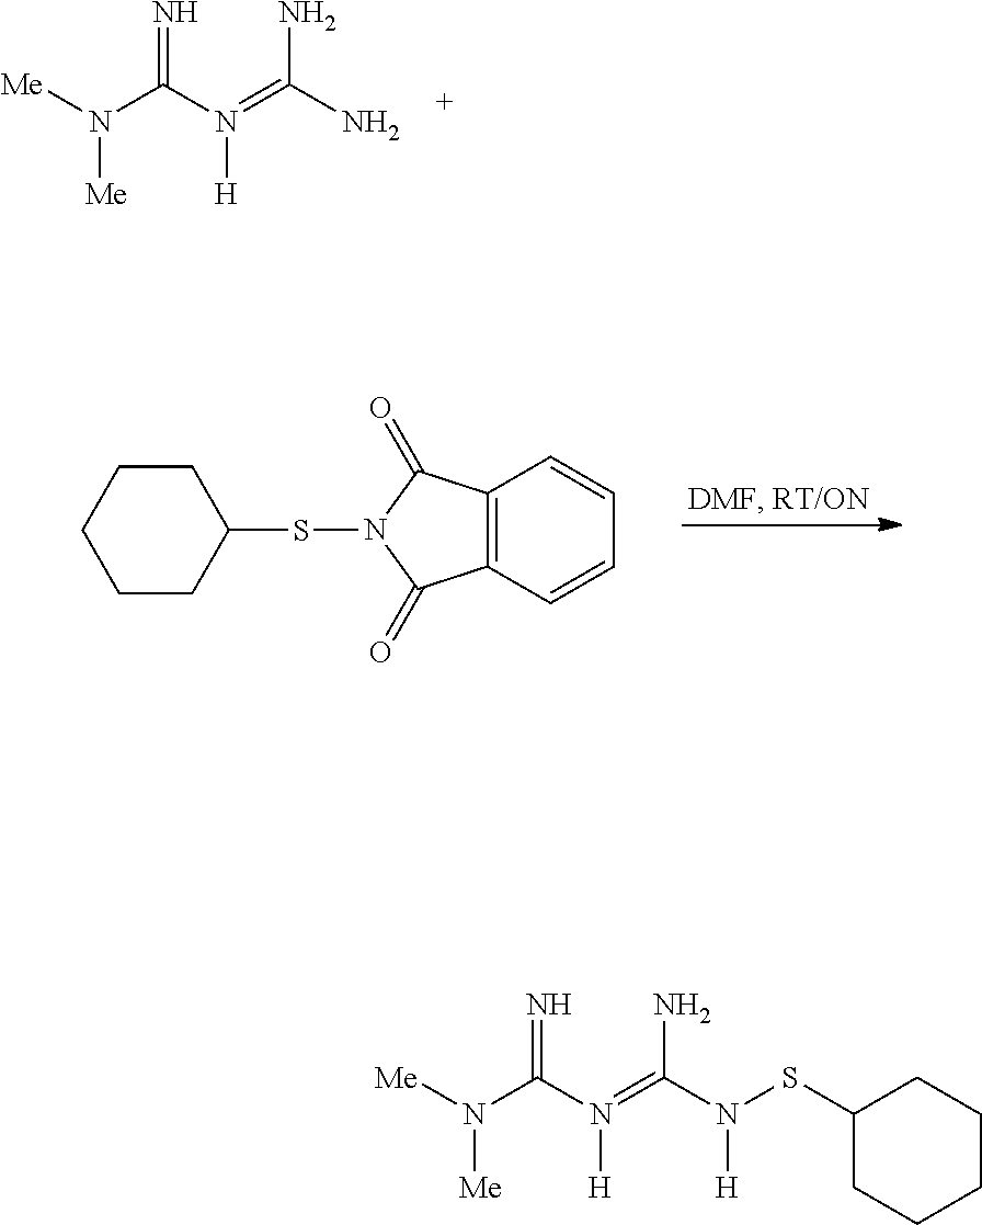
[Me]N(C(N(=C(N)N)[H])=N)[Me].C1CCCCC1SN1C(=O)C2=C(C1=O)C=CC=C2.[Me]N(C(N(=C(N([H])SC1CCCCC1)N)[H])=N)[Me]
